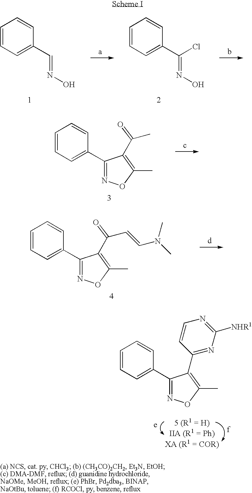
C1=CC=C(C=NO)C=C1.C1=CC=C(C(=NO)Cl)C=C1.C1(C2=CC=CC=C2)=NOC(C)=C1C(C)=O.C1(C2=CC=CC=C2)=NOC(C)=C1C(C=CN(C)C)=O.C1(C2=CC=CC=C2)=NOC(C)=C1C1=NC([NHR1])=NC=C1
